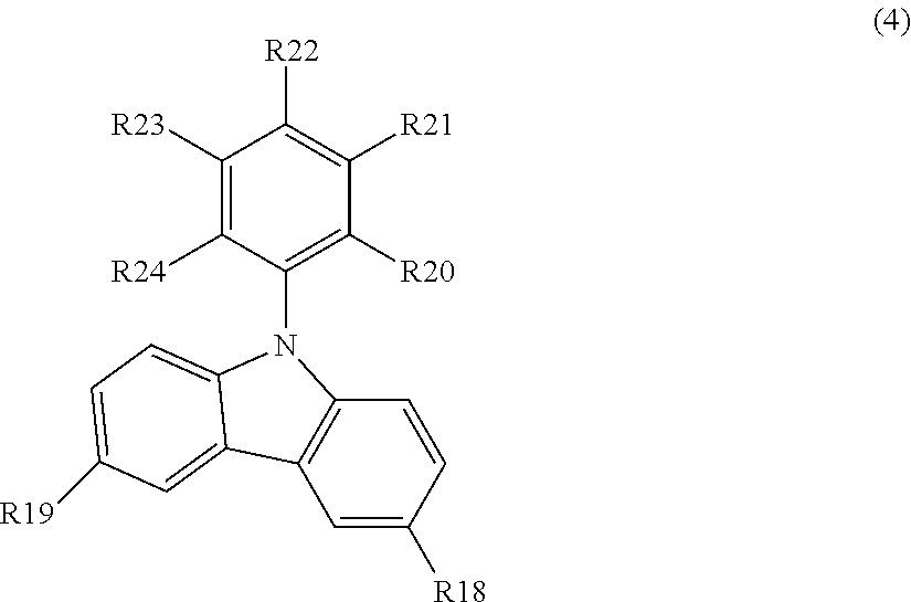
C1=C([R18])C=CC2=C1C1=CC([R19])=CC=C1N2C1=C([R20])C([R21])=C([R22])C([R23])=C1[R24]
